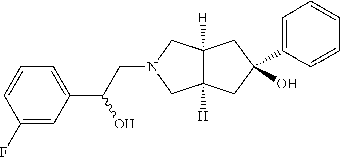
C1(F)=CC(C(CN2CC3([H])C([H])(C2)CC(O)(C2=CC=CC=C2)C3)O)=CC=C1
